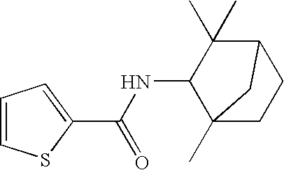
C1=CSC(C(=O)NC2C3(C)CCC(C2(C)C)C3)=C1
